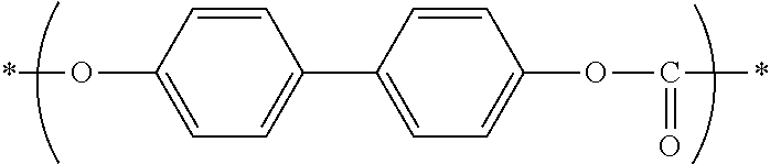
C1=CC(O*)=CC=C1C1=CC=C(OC(*)=O)C=C1
